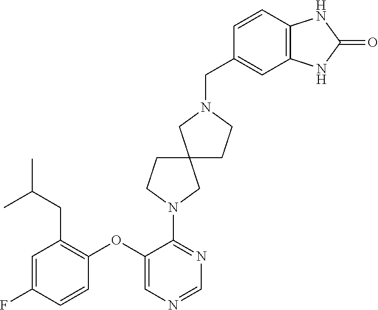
C1=C(F)C=CC(OC2=CN=CN=C2N2CC3(CC2)CCN(CC2=CC4=C(C=C2)NC(=O)N4)C3)=C1CC(C)C
